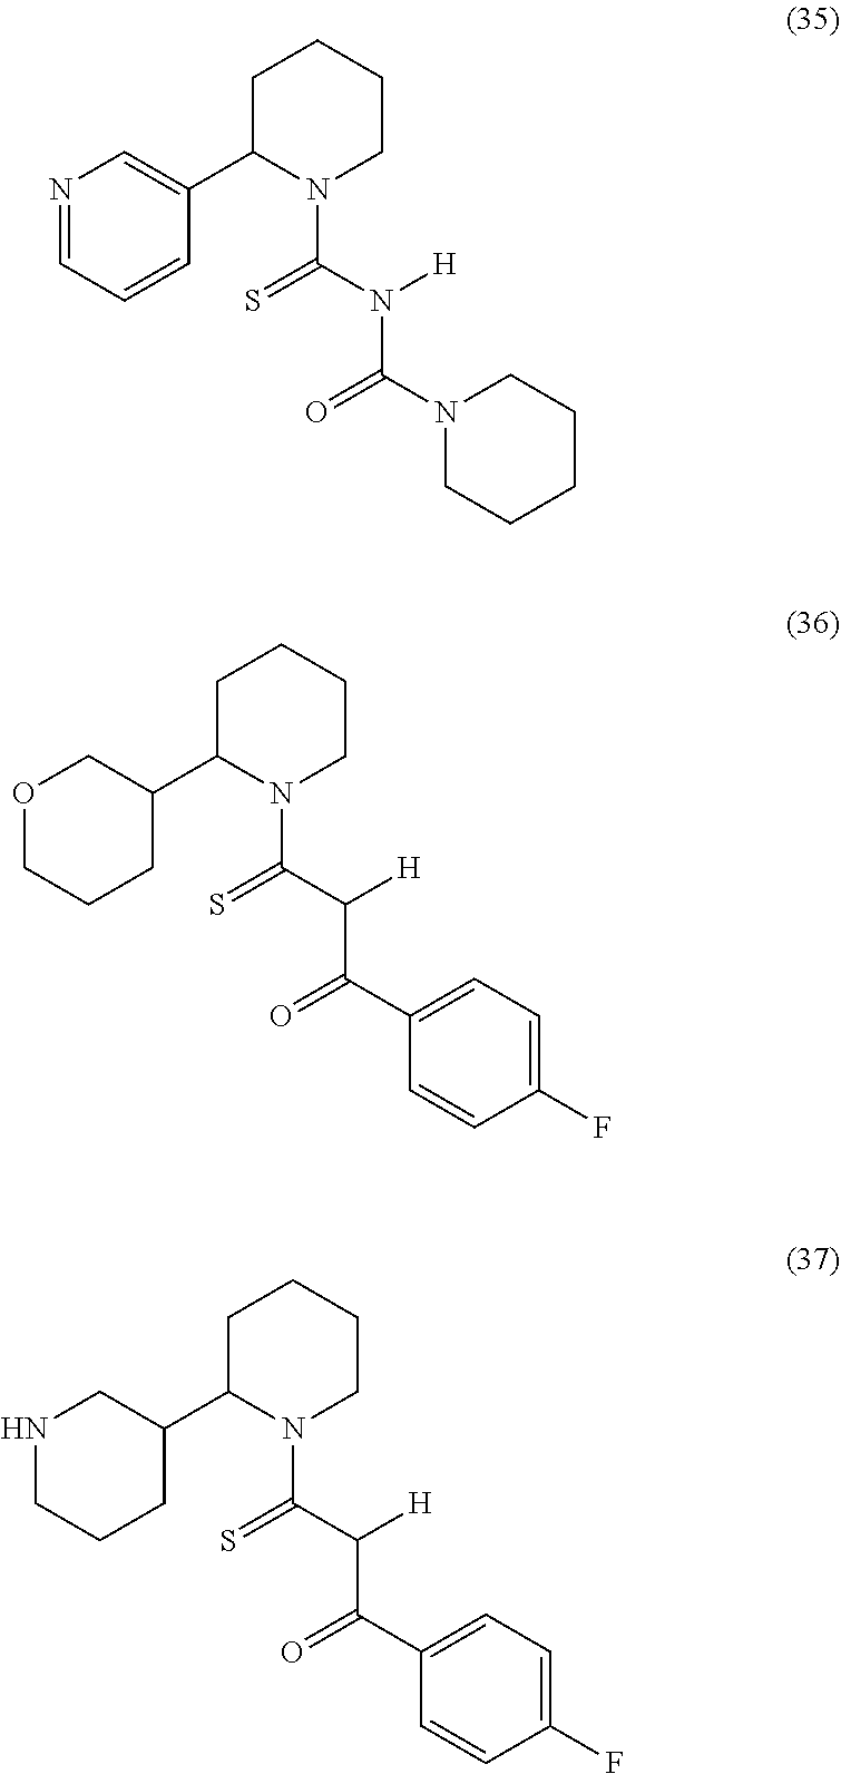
C1C(C2=CN=CC=C2)N(C(N([H])C(N2CCCCC2)=O)=S)CCC1.C1C(C2COCCC2)N(C(C([H])C(C2=CC=C(F)C=C2)=O)=S)CCC1.C1C(C2CNCCC2)N(C(C([H])C(C2=CC=C(F)C=C2)=O)=S)CCC1
